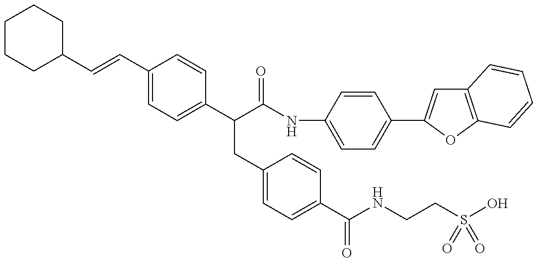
C1CCC(C=CC2=CC=C(C(C(NC3=CC=C(C4=CC5=C(O4)C=CC=C5)C=C3)=O)CC3=CC=C(C(=O)NCCS(=O)(=O)O)C=C3)C=C2)CC1
